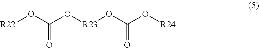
[R22]OC(O[R23]OC(O[R24])=O)=O
